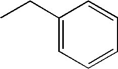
CCC1=CC=CC=C1
